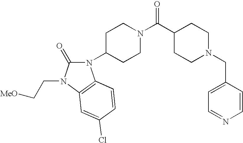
C1CC(C(N2CCC(N3C(=O)N(CC[MeO])C4=C3C=CC(Cl)=C4)CC2)=O)CCN1CC1=CC=NC=C1
